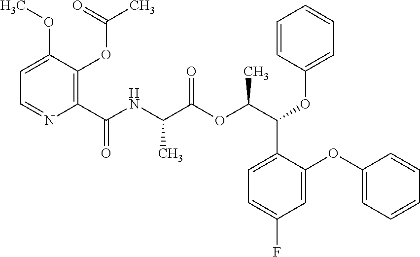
C1=C(OC)C(OC(C)=O)=C(C(NC(C(OC(C(C2=CC=C(F)C=C2OC2=CC=CC=C2)OC2=CC=CC=C2)C)=O)C)=O)N=C1
